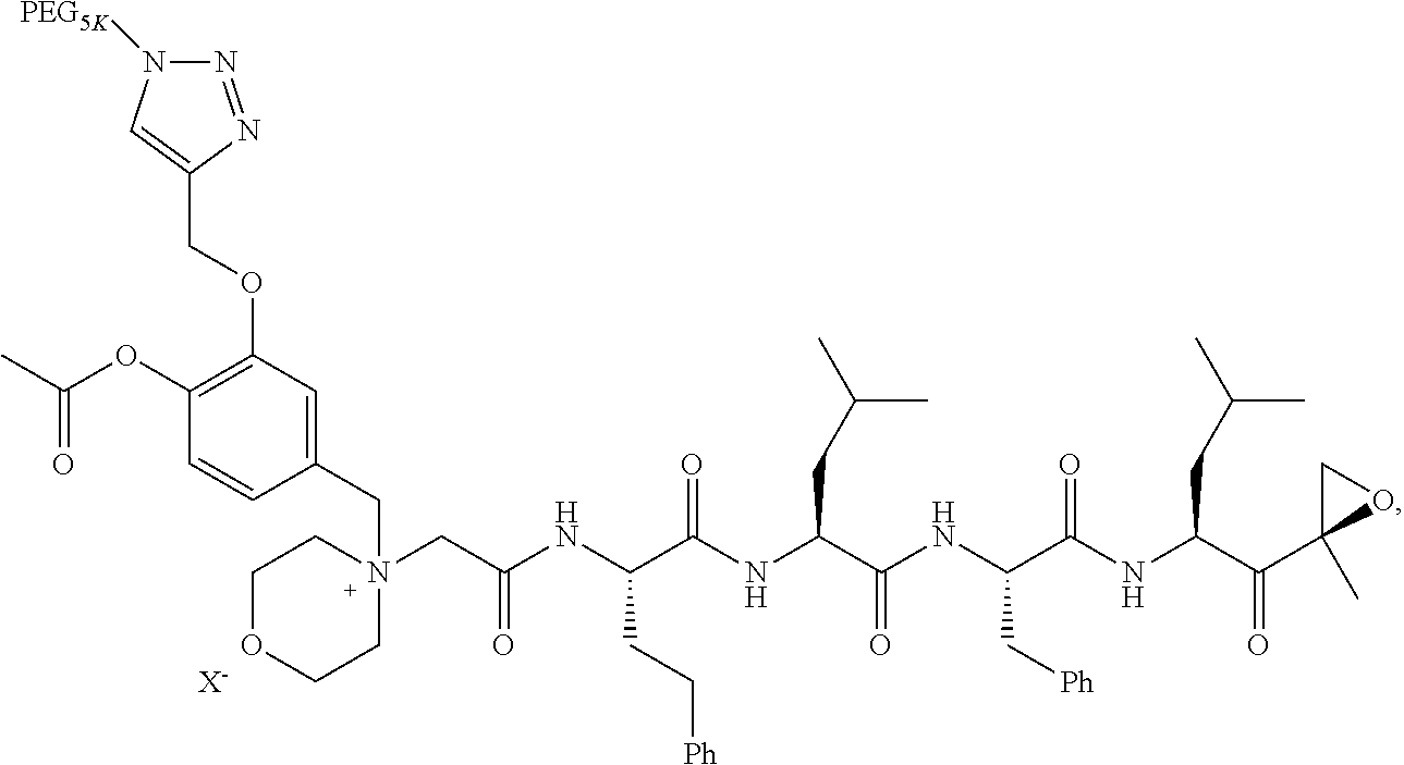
C1OCCN(CC(NC(C(NC(C(NC(C(NC(C(C2(C)OC2)=O)CC(C)C)=O)C[Ph])=O)CC(C)C)=O)CC[Ph])=O)(CC2=CC(OCC3=CN([PEG5K])N=N3)=C(OC(C)=O)C=C2)C1.[X-]
